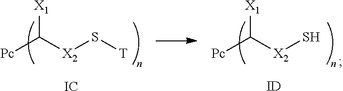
[Pc]C([X2]S[T])[X1].[Pc]C([X2]S)[X1].[IC].[ID]
